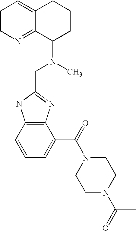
C12=C(C=CC=C1C(=O)N1CCN(C(=O)C)CC1)NC(CN(C)C1CCCC3=CC=CN=C13)=N2
